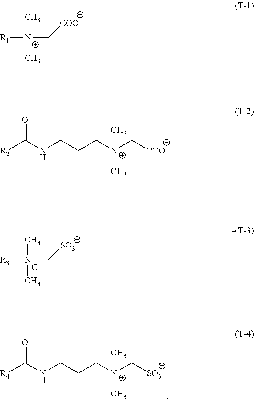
[R4]C(NCCC[N+](C[SO3])(C)C)=O.[R1][N+](C[COO])(C)C.[R2]C(NCCC[N+](C[COO])(C)C)=O.[R3][N+](C[SO3])(C)C
